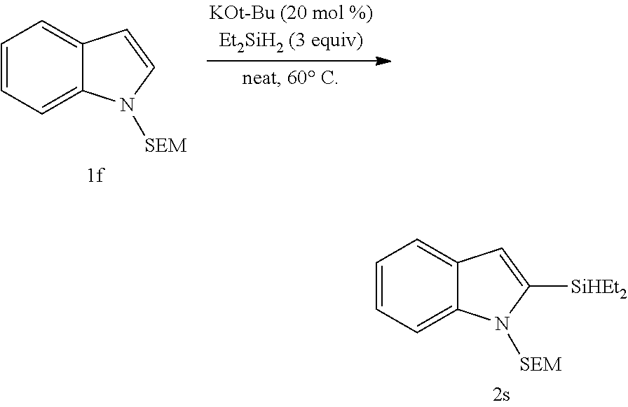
C1=CC=C2C(=C1)C=CN2[SEM].C1=CC=C2C(=C1)C=C([SiHEt2])N2[SEM]
